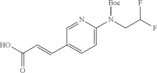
C1=C(N(CC(F)F)[Boc])N=CC(C=CC(O)=O)=C1
